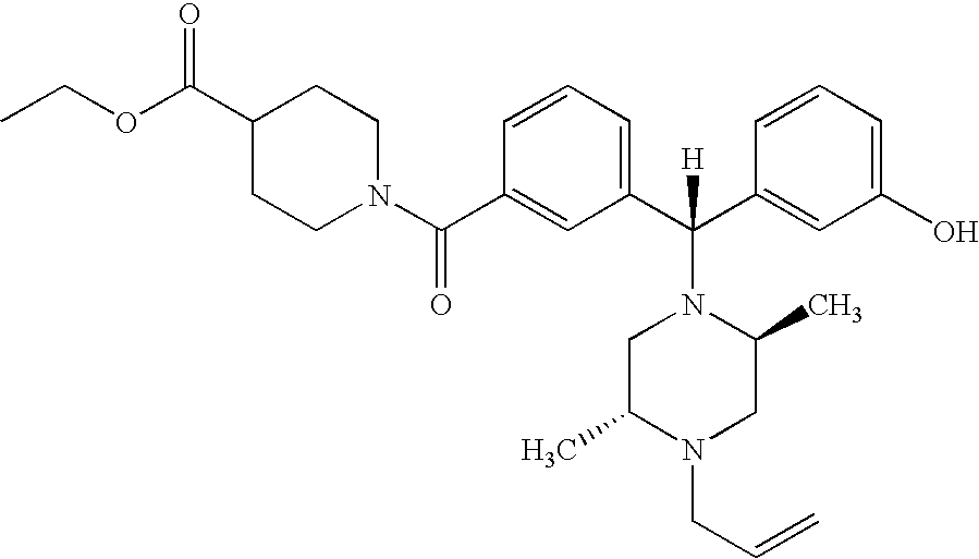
C1(C(N2CCC(C(OCC)=O)CC2)=O)=CC(C(C2=CC(O)=CC=C2)(N2CC(C)N(CC=C)CC2C)[H])=CC=C1
